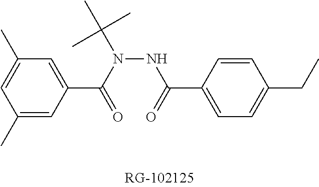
C1(C)=CC(C(N(C(C)(C)C)NC(C2=CC=C(CC)C=C2)=O)=O)=CC(C)=C1
